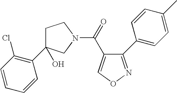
C1=CC(Cl)=C(C2(O)CCN(C(=O)C3=CON=C3C3=CC=C(C)C=C3)C2)C=C1
